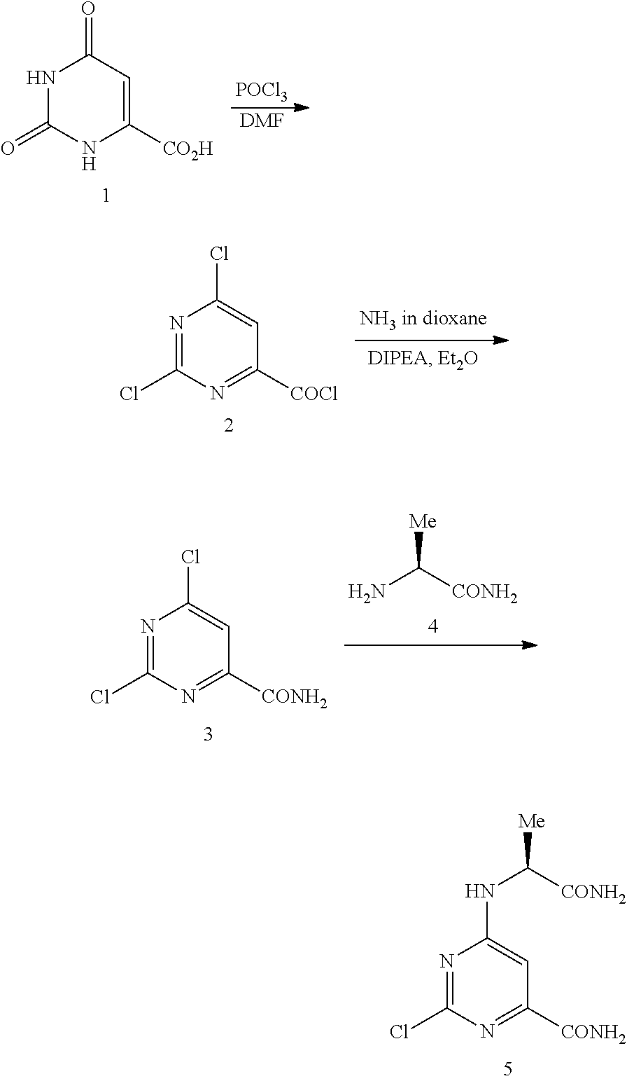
N1C(=O)NC([CO2H])=CC1=O.[POCl3].[DMF].N1=C(Cl)N=C([COCl])C=C1Cl.NC([Me])[CONH2].N1=C(Cl)N=C([CONH2])C=C1Cl.N1=C(Cl)N=C([CONH2])C=C1NC([CONH2])[Me]
